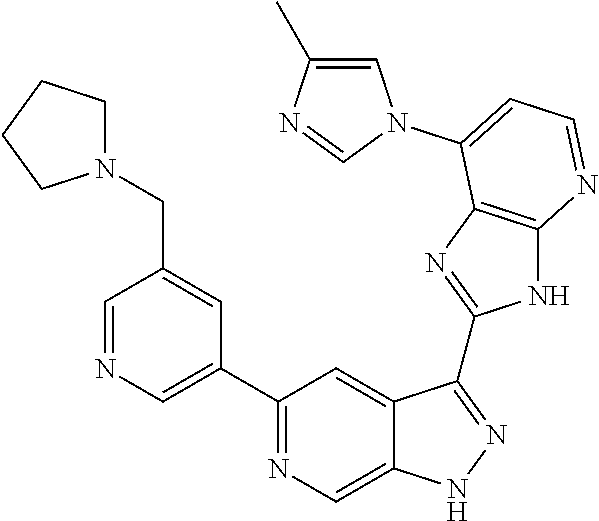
C1=NC=C(C2=NC=C3C(=C2)C(C2=NC4=C(N2)N=CC=C4N2C=C(C)N=C2)=NN3)C=C1CN1CCCC1
